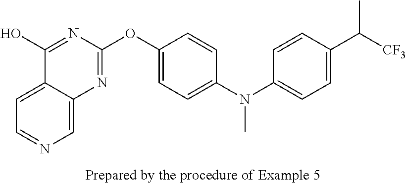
C12=CC=NC=C1N=C(OC1=CC=C(N(C3=CC=C(C([CF3])C)C=C3)C)C=C1)N=C2O
